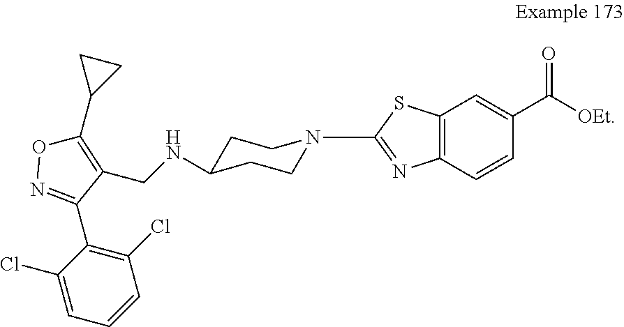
C12=C(C=CC(C(=O)[OEt])=C1)N=C(N1CCC(NCC3=C(C4CC4)ON=C3C3=C(Cl)C=CC=C3Cl)CC1)S2
